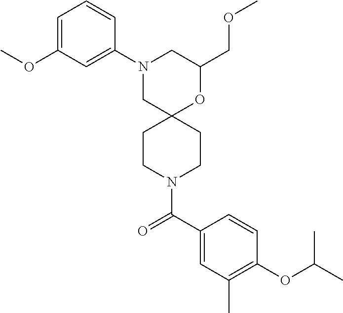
N1(C2=CC(OC)=CC=C2)CC2(OC(COC)C1)CCN(C(C1=CC(C)=C(OC(C)C)C=C1)=O)CC2
